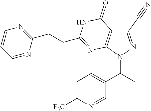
C1=C([F3C])N=CC(C(C)N2N=C(C#N)C3=C2N=C(CCC2=NC=CC=N2)NC3=O)=C1
